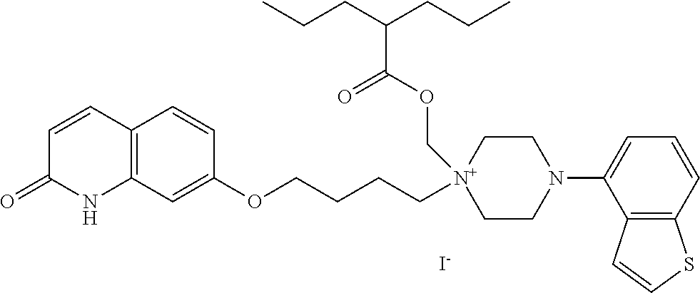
[I-].C12=C(C=C(OCCCC[N+]3(COC(C(CCC)CCC)=O)CCN(C4=CC=CC5=C4C=CS5)CC3)C=C1)NC(=O)C=C2
